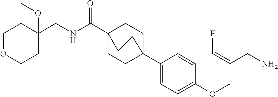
N(C(C12CCC(C3=CC=C(OCC(CN)=CF)C=C3)(CC1)CC2)=O)CC1(OC)CCOCC1
